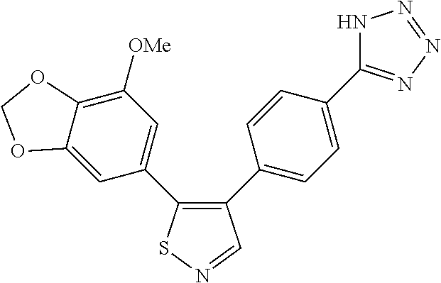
C12=CC(C3=C(C4=CC=C(C5=NN=NN5)C=C4)C=NS3)=CC([OMe])=C1OCO2
